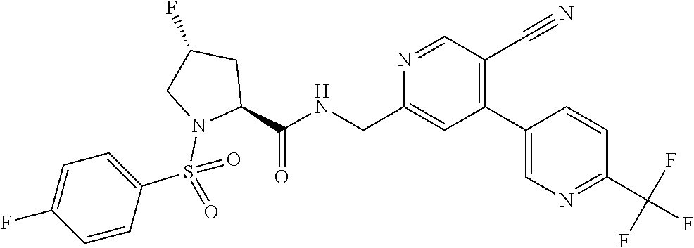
N1=CC(C#N)=C(C2=CN=C(C(F)(F)F)C=C2)C=C1CNC(C1N(S(C2=CC=C(F)C=C2)(=O)=O)CC(F)C1)=O
